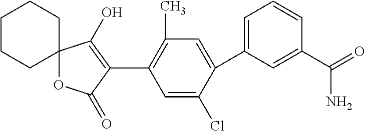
C12(OC(=O)C(C3=C(C)C=C(C4=CC=CC(C(=O)N)=C4)C(Cl)=C3)=C1O)CCCCC2
